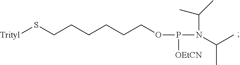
S(CCCCCCOP(N(C(C)C)C(C)C)[OEtCN])[Trityl]
